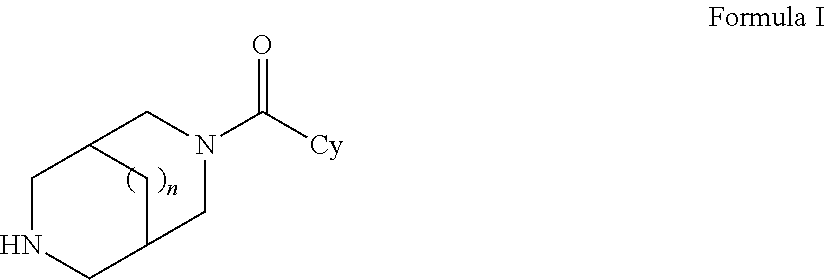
C1NCC2CC1CN(C([Cy])=O)C2
